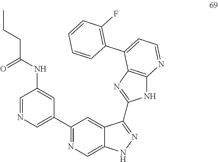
C1=NC=C(C2=NC=C3C(=C2)C(C2=NC4=C(N2)N=CC=C4C2=C(F)C=CC=C2)=NN3)C=C1NC(CCC)=O
